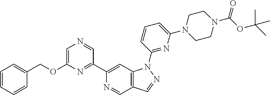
N1=CC2=C(C=C1C1=NC(OCC3=CC=CC=C3)=CN=C1)N(C1=NC(N3CCN(C(OC(C)(C)C)=O)CC3)=CC=C1)N=C2
